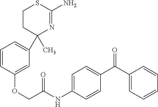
C1CC(C)(C2=CC=CC(OCC(=O)NC3=CC=C(C(C4=CC=CC=C4)=O)C=C3)=C2)N=C(N)S1
